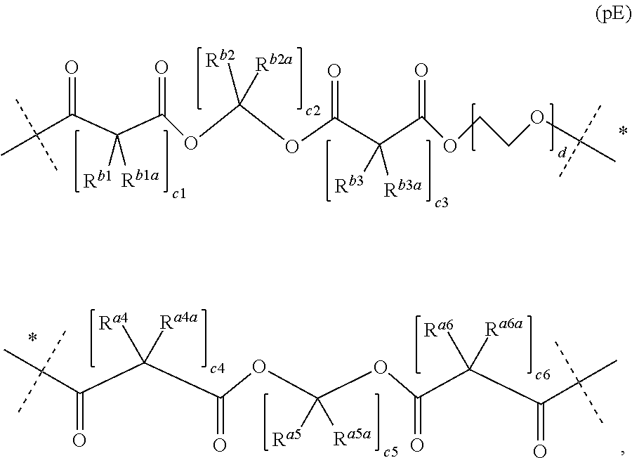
C(C(C(C(OC(OC(C(C(OCCOC(C)(C)C)=O)([Rb3])[Rb3a])=O)([Rb2])[Rb2a])=O)([Rb1])[Rb1a])=O)(C)(C)C.CC(C(C(C(OC(OC(C(C(C(C)(C)C)=O)([Ra6])[Ra6a])=O)([Ra5])[Ra5a])=O)([Ra4])[Ra4a])=O)(C)C
